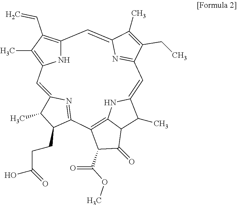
CC1=C2NC(=C1C=C)C=C1N=C(C(CC)=C1C)C=C1NC3=C(C4=NC(=C2)C(C)C4CCC(O)=O)C(C(OC)=O)C(=O)C3C1C
